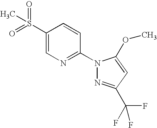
C1(S(=O)(=O)C)=CN=C(N2N=C(C(F)(F)F)C=C2OC)C=C1
